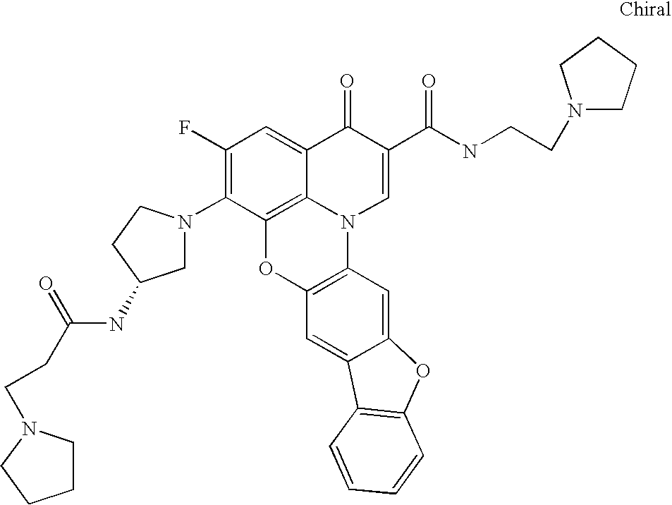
C1(F)=C(N2CC(NC(=O)CCN3CCCC3)CC2)C2=C3C(=C1)C(=O)C(C(=O)NCCN1CCCC1)=CN3C1=C(O2)C=C2C(=C1)OC1=C2C=CC=C1
